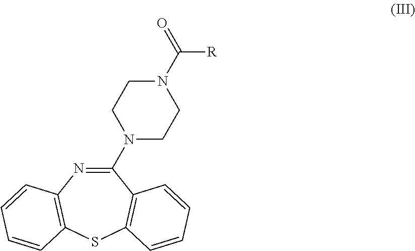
N1=C(N2CCN(C([R])=O)CC2)C2=C(SC3=C1C=CC=C3)C=CC=C2
